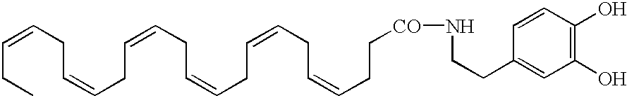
C(CC)=CCC=CCC=CCC=CCC=CCC=CCC[CO]NCCC1=CC(O)=C(O)C=C1
